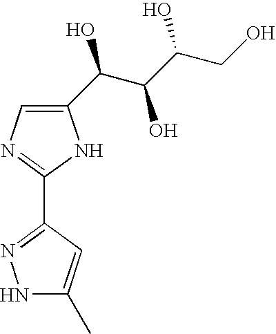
C1(C2=NNC(C)=C2)=NC=C(C(C(C(CO)O)O)O)N1
